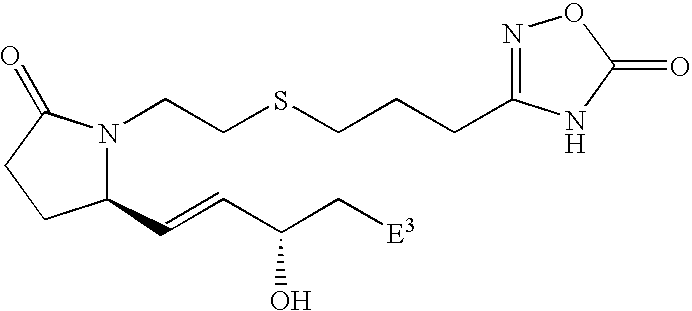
C1(C=CC(C[E3])O)N(CCSCCCC2=NOC(=O)N2)C(=O)CC1
